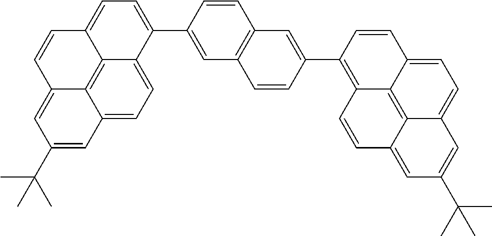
C12=C3C4=CC=C1C(C1=CC5=C(C=C1)C=C(C1=C6C7=C8C(=CC(C(C)(C)C)=CC8=CC=C7C=C1)C=C6)C=C5)=CC=C2C=CC3=CC(C(C)(C)C)=C4
